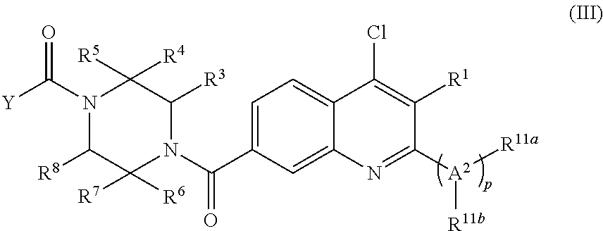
O=C([Y])N1C([R8])C([R7])([R6])N(C(=O)C2=CC=C3C(=C2)N=C([A2]([R11b])[R11a])C([R1])=C3Cl)C([R3])C1([R4])[R5]
